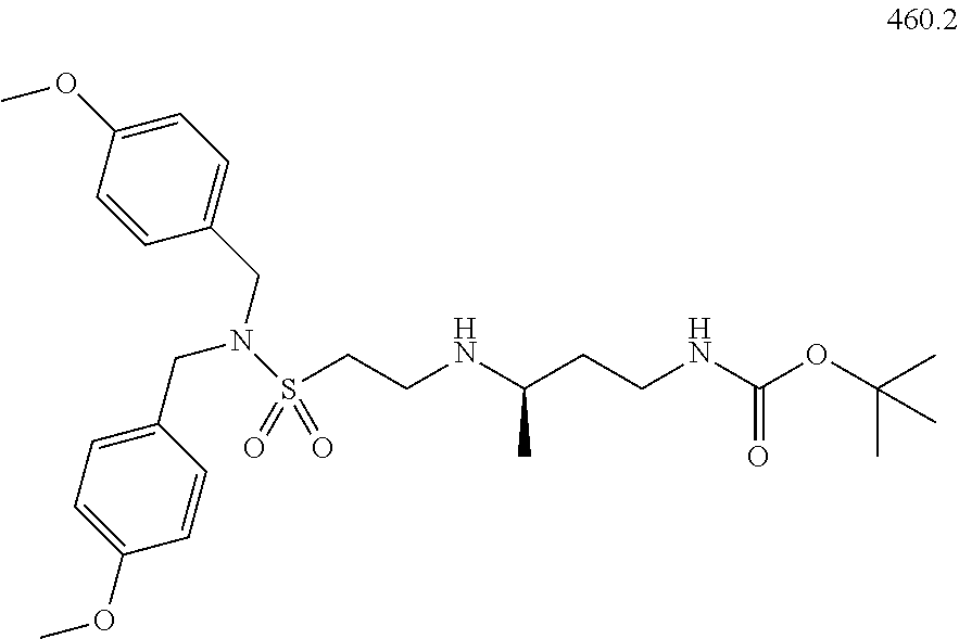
C1=C(OC)C=CC(CN(CC2=CC=C(OC)C=C2)S(=O)(CCNC(CCNC(OC(C)(C)C)=O)C)=O)=C1
